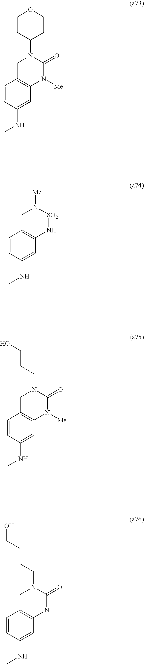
C1=CC(NC)=CC2=C1CN(C1CCOCC1)C(=O)N2[Me].C1=CC(NC)=CC2=C1CN([Me])[SO2]N2.C1=CC(NC)=CC2=C1CN(CCCO)C(=O)N2[Me].C1=CC(NC)=CC2=C1CN(CCCCO)C(=O)N2
